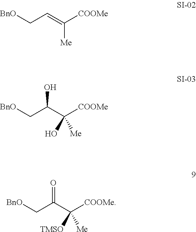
C([Me])([COOMe])=CC[BnO].C([Me])([COOMe])(C(C[BnO])O)O.C([Me])([COOMe])(C(C[BnO])=O)[TMSO]
